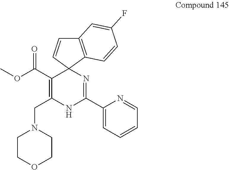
C12=C(C3(C=C1)C(C(OC)=O)=C(CN1CCOCC1)NC(C1=CC=CC=N1)=N3)C=CC(F)=C2
